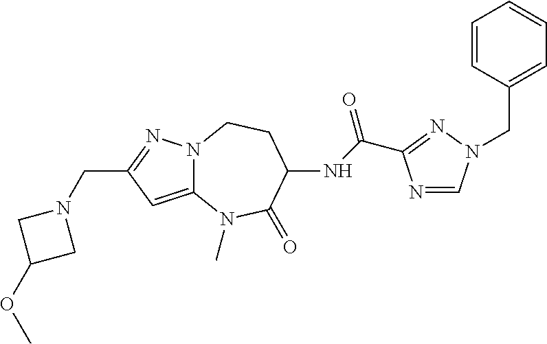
C12=CC(CN3CC(OC)C3)=NN1CCC(NC(=O)C1=NN(CC3=CC=CC=C3)C=N1)C(=O)N2C
